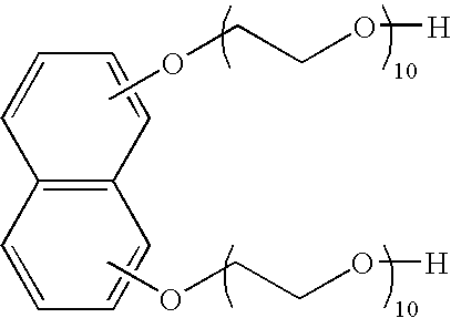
C12=C(C=CC=C1)C=CC=C2.C(CO[H])OC.C(CO[H])OC
